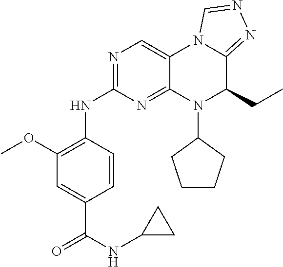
N(C1=NC=C2C(=N1)N(C1CCCC1)C(CC)C1=NN=CN21)C1=C(OC)C=C(C(NC2CC2)=O)C=C1
